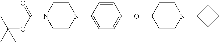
C1CN(C2=CC=C(OC3CCN(C4CCC4)CC3)C=C2)CCN1C(OC(C)(C)C)=O
